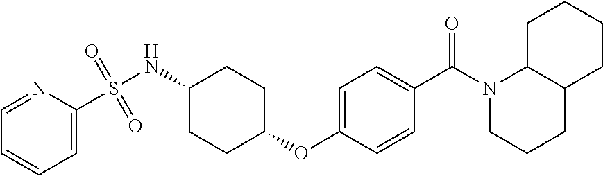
C1=C(S(NC2CCC(OC3=CC=C(C(N4CCCC5C4CCCC5)=O)C=C3)CC2)(=O)=O)N=CC=C1
